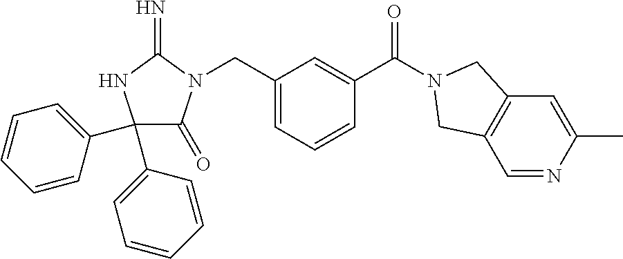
C1(C2=CC=CC=C2)(C2=CC=CC=C2)C(=O)N(CC2=CC=CC(C(=O)N3CC4=C(C=NC(C)=C4)C3)=C2)C(=N)N1
